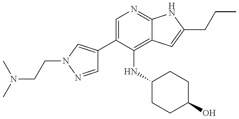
N(C1=C2C(=NC=C1C1=CN(CCN(C)C)N=C1)NC(CCC)=C2)C1CCC(O)CC1
